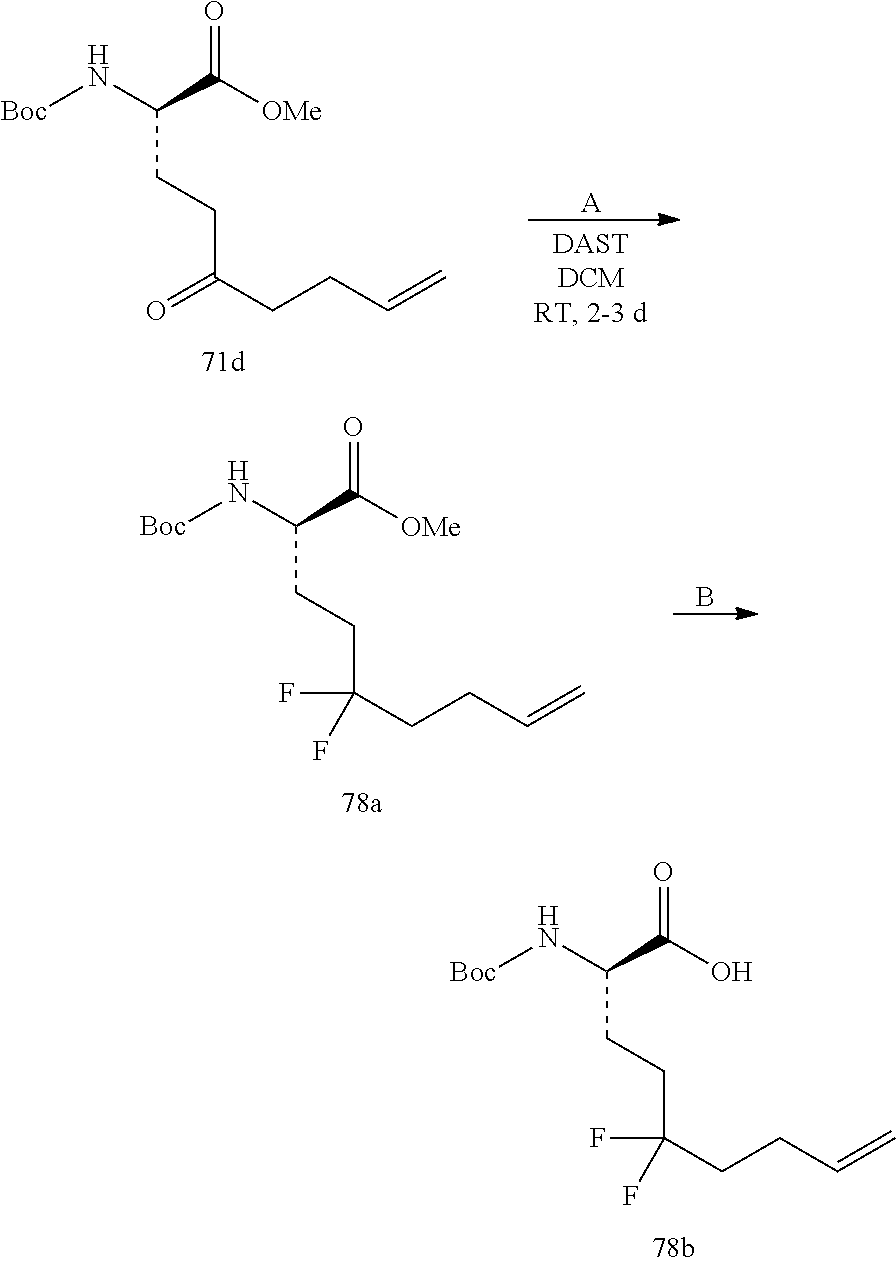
[Boc]NC(C(O)=O)CCC(CCC=C)(F)F.[Boc]NC(C([OMe])=O)CCC(CCC=C)=O.[A].[Boc]NC(C([OMe])=O)CCC(CCC=C)(F)F.B
